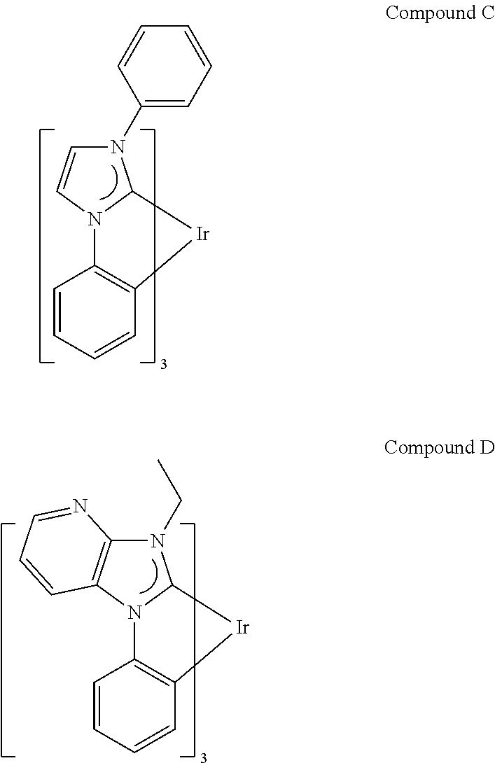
C1=CC=CC2=C1N1C(N(C3=CC=CC=C3)C=C1)[Ir]2.C1=CC=CC2=C1N1C(N(CC)C3=C1C=CC=N3)[Ir]2
